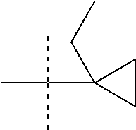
C1CC1(C(C)(C)C)CC
